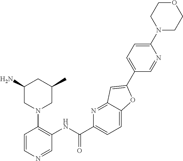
C1(N)CN(C2=C(NC(C3=CC=C4C(=N3)C=C(C3=CC=C(N5CCOCC5)N=C3)O4)=O)C=NC=C2)CC(C)C1
